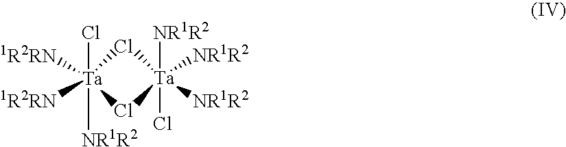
Cl1[Ta]([1R2RN])([1R2RN])([NR1R2])(Cl)Cl[Ta]1([NR1R2])([NR1R2])([NR1R2])Cl
